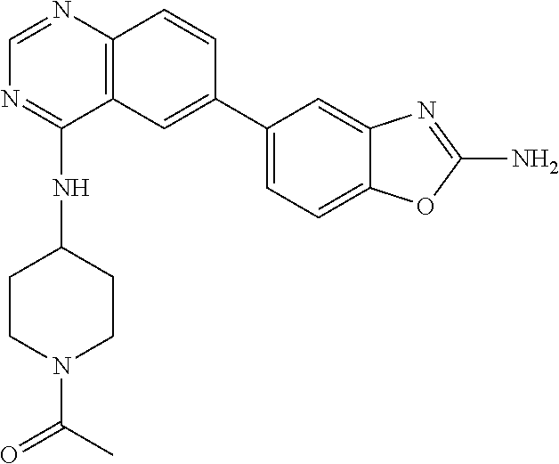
C1=NC2=C(C(NC3CCN(C(=O)C)CC3)=N1)C=C(C1=CC=C3C(=C1)N=C(N)O3)C=C2
